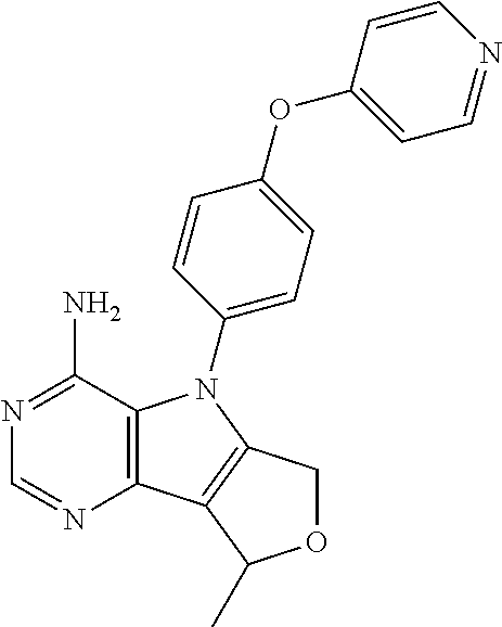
C12=C(C(N)=NC=N1)N(C1=CC=C(OC3=CC=NC=C3)C=C1)C1=C2C(C)OC1
